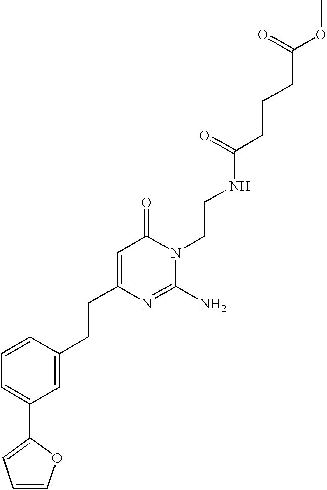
C(C1=CC(=O)N(CCNC(CCCC(OC)=O)=O)C(N)=N1)CC1=CC(C2=CC=CO2)=CC=C1
